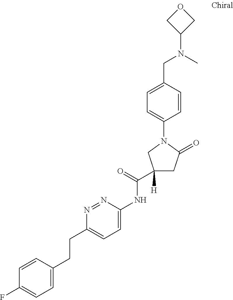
C1=CC(CCC2=CC=C(NC(C3([H])CC(=O)N(C4=CC=C(CN(C)C5COC5)C=C4)C3)=O)N=N2)=CC=C1F
